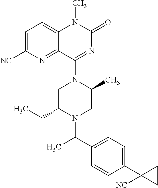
C1C(CC)N(C(C2=CC=C(C3([NC])CC3)C=C2)C)CC(C)N1C1=NC(=O)N(C)C2=CC=C([NC])N=C12
